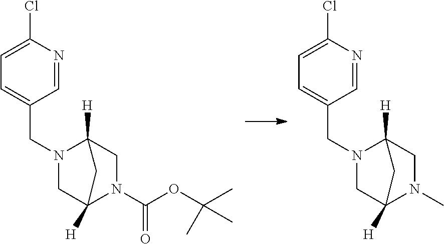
C1=NC(Cl)=CC=C1CN1CC2([H])N(C(OC(C)(C)C)=O)CC1([H])C2.C1=NC(Cl)=CC=C1CN1CC2([H])N(C)CC1([H])C2
